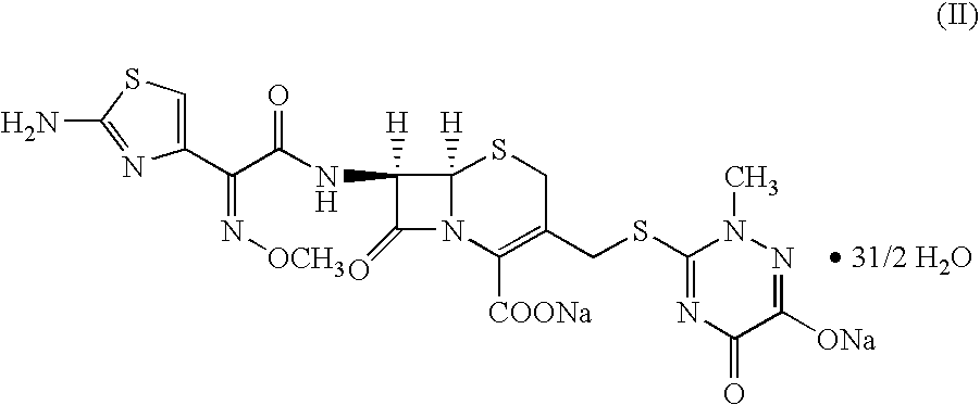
C1(C(C(NC2([H])C(=O)N3C2([H])SCC(CSC2=NC(=O)C([ONa])=NN2C)=C3[COONa])=O)=N[OCH3])=CSC(N)=N1
